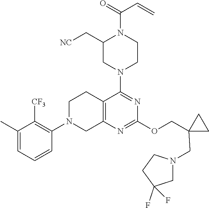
C1(C)=CC=CC(N2CC3=C(CC2)C(N2CCN(C(=O)C=C)C(C[NC])C2)=NC(OCC2(CN4CC(F)(F)CC4)CC2)=N3)=C1[CF3]
